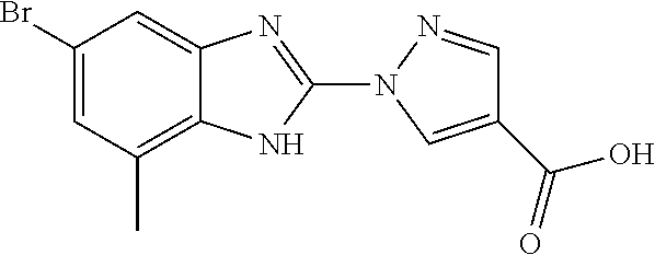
C1(C)=C2C(=CC(Br)=C1)N=C(N1C=C(C(O)=O)C=N1)N2
